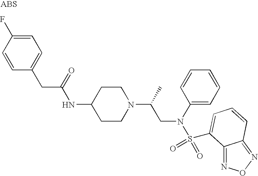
C1=C(F)C=CC(CC(NC2CCN(C(C)CN(S(=O)(=O)C3=CC=CC4=NON=C43)C3=CC=CC=C3)CC2)=O)=C1
